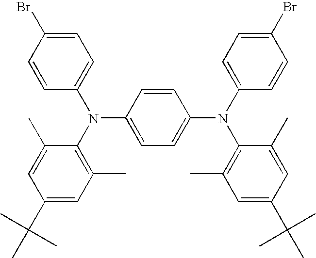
C1=CC(Br)=CC=C1N(C1=C(C)C=C(C(C)(C)C)C=C1C)C1=CC=C(N(C2=CC=C(Br)C=C2)C2=C(C)C=C(C(C)(C)C)C=C2C)C=C1
